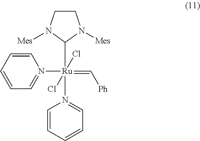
C1=CC=CC=N1[Ru](=C[Ph])(N1=CC=CC=C1)(C1N([Mes])CCN1[Mes])(Cl)Cl
